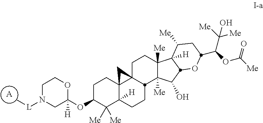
C1N([L]C)CC([H])(OC2C([Me])([Me])C3([H])C4(CC2)C2(C4)CCC4([Me])C([Me])(C(O)C5C4([H])C([Me])CC(C(C([Me])([Me])O)OC(=O)[Me])O5)C2CC3)OC1.[A]
